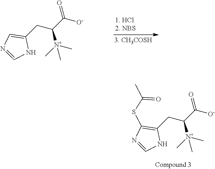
C1(CC(C([O-])=O)[N+](C)(C)C)=CN=CN1.C1(CC(C([O-])=O)[N+](C)(C)C)=C(SC(C)=O)N=CN1
